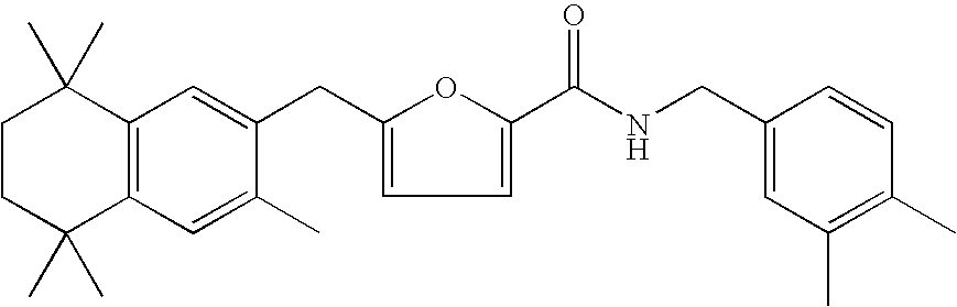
C1CC(C)(C)C2=C(C1(C)C)C=C(CC1=CC=C(C(NCC3=CC(C)=C(C)C=C3)=O)O1)C(C)=C2
